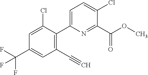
C(#C)C1=C(C2=CC=C(Cl)C(C(OC)=O)=N2)C(Cl)=CC(C(F)(F)F)=C1
